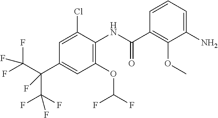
C1(OC(F)F)=C(NC(C2=C(OC)C(N)=CC=C2)=O)C(Cl)=CC(C(C(F)(F)F)(C(F)(F)F)F)=C1
